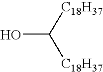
OC([C18H37])[C18H37]
